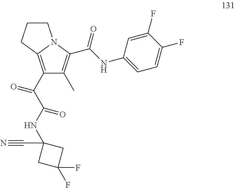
C1(C(=O)C(=O)NC2(C#N)CC(F)(F)C2)=C2N(C(C(NC3=CC=C(F)C(F)=C3)=O)=C1C)CCC2
